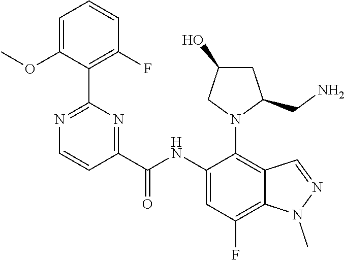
C1(NC(C2=NC(C3=C(F)C=CC=C3OC)=NC=C2)=O)=CC(F)=C2C(=C1N1C(CN)CC(O)C1)C=NN2C
